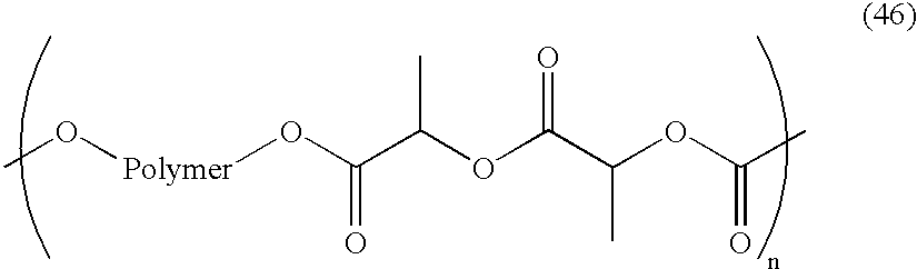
CO[Polymer]OC(=O)C(OC(C(OC(C)=O)C)=O)C
